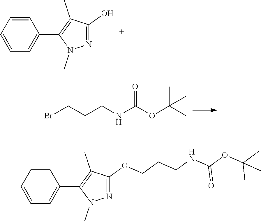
C1=CC=C(C2=C(C)C(O)=NN2C)C=C1.BrCCCNC(OC(C)(C)C)=O.C1=CC=C(C2=C(C)C(OCCCNC(OC(C)(C)C)=O)=NN2C)C=C1
